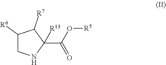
C1([R6])CNC([R13])(C(=O)O[R5])C1[R7]
